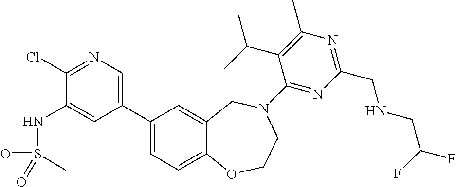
C1(Cl)=NC=C(C2=CC=C3C(=C2)CN(C2=NC(CNCC(F)F)=NC(C)=C2C(C)C)CCO3)C=C1NS(=O)(=O)C
